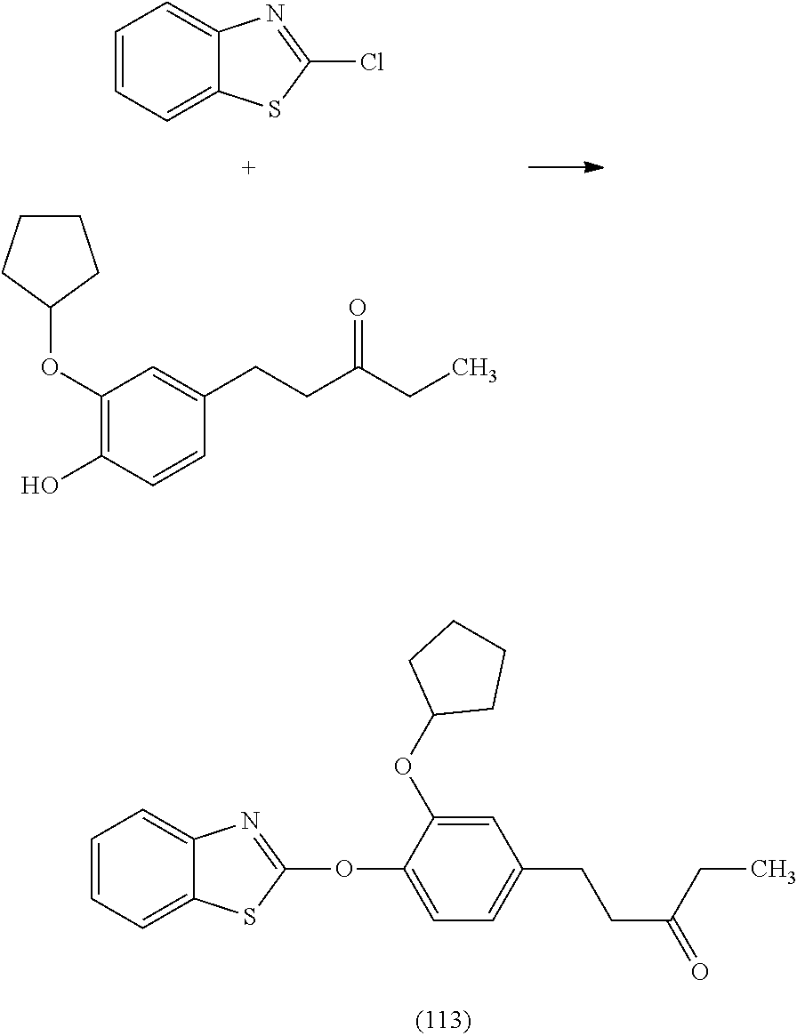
ClC1=NC2=CC=CC=C2S1.C1(OC2CCCC2)=C(O)C=CC(CCC(=O)CC)=C1.C1=CC=C2C(=C1)N=C(OC1=CC=C(CCC(CC)=O)C=C1OC1CCCC1)S2
